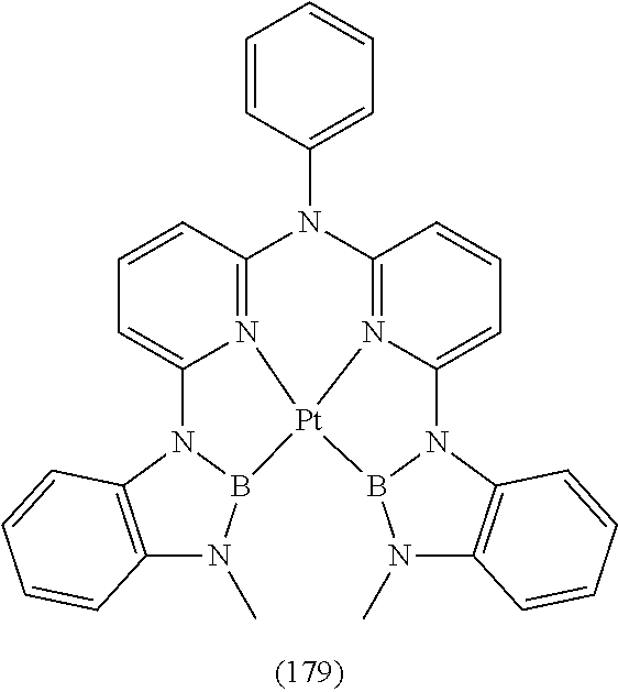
C1=CC2=N3C(=C1)N1C4=C(N(C)B1[Pt]31N3=C(N2C2=CC=CC=C2)C=CC=C3N2B1N(C)C1=C2C=CC=C1)C=CC=C4
